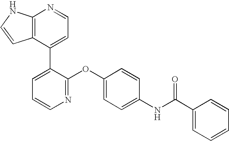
C12=C(C(C3=CC=CN=C3OC3=CC=C(NC(C4=CC=CC=C4)=O)C=C3)=CC=N1)C=CN2
